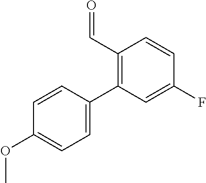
C1=C(C2=C(C=O)C=CC(F)=C2)C=CC(OC)=C1
